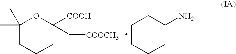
C1(C)(C)CCCC(C[COOCH3])([COOH])O1.C1CCCC([NH2])C1
